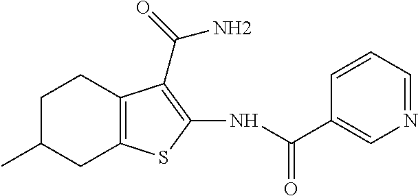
N(C(C1=CN=CC=C1)=O)C1=C(C(N)=O)C2=C(S1)CC(C)CC2
